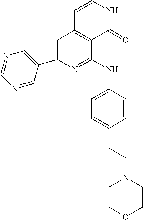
C1(C2=CC3=C(C(NC4=CC=C(CCN5CCOCC5)C=C4)=N2)C(=O)NC=C3)=CN=CN=C1
